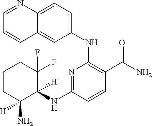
C12=CC=C(NC3=C(C(=O)N)C=CC(NC4([H])C(F)(F)CCCC4(N)[H])=N3)C=C1C=CC=N2
